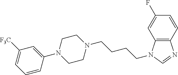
N1(C2=CC([F3C])=CC=C2)CCN(CCCCN2C3=C(N=C2)C=CC(F)=C3)CC1
